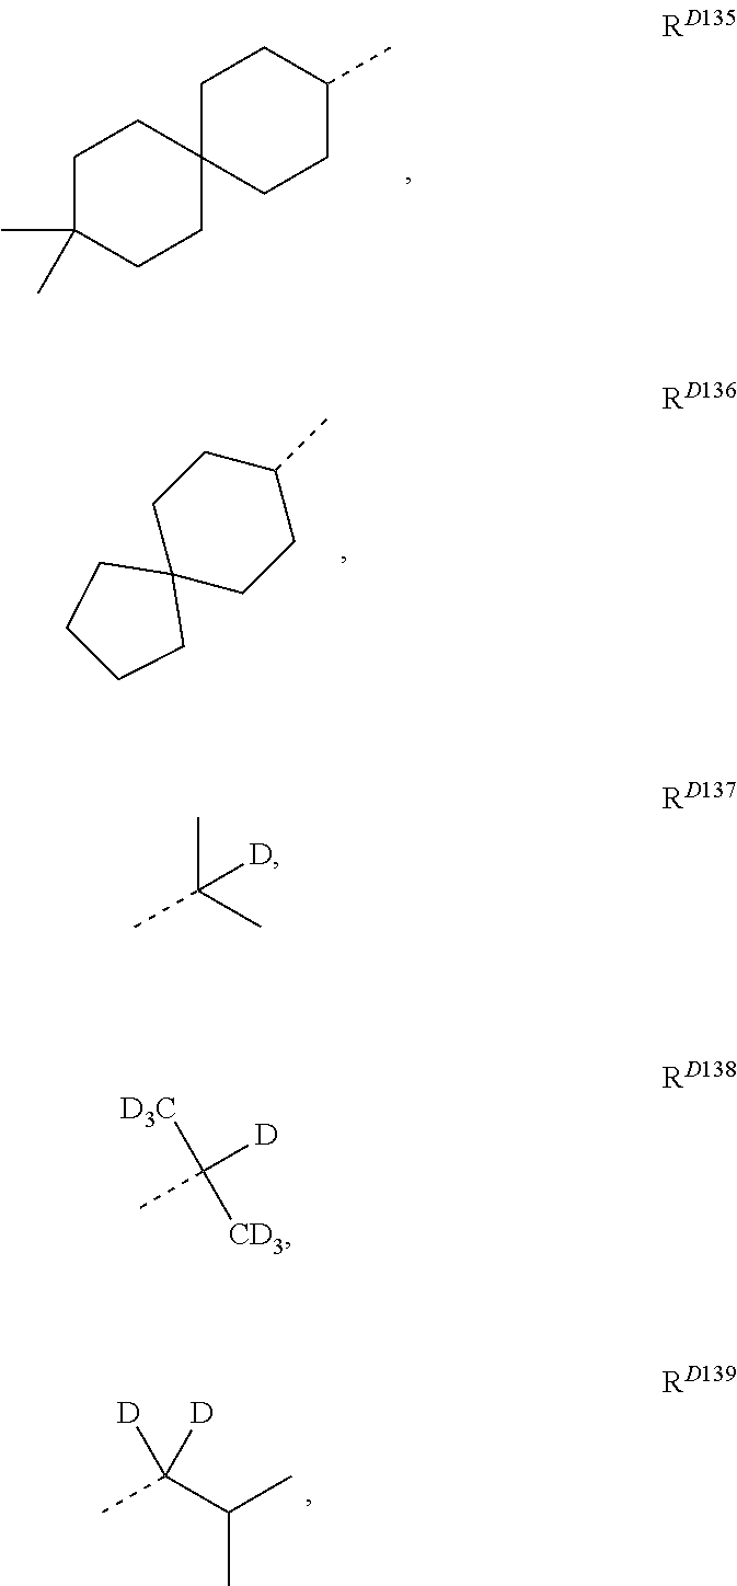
C1C2(CCC(C)C1)CCC(C)(C)CC2.C1C2(CCC(C)C1)CCCC2.[D]C(C)(C(C)C)[D].CC(C)(C)[D].[D3C]C(C)([CD3])[D]
